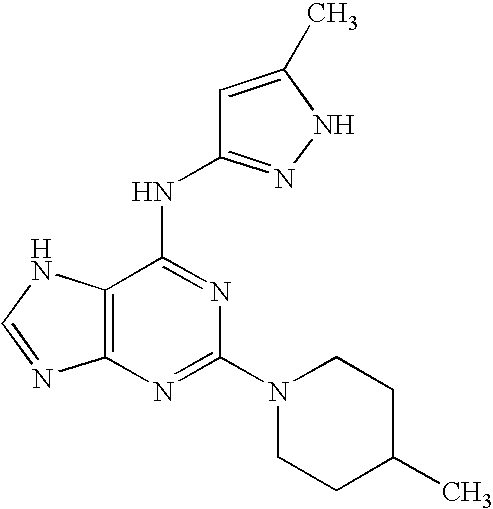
N1=C(N2CCC(C)CC2)N=C(NC2=NNC(C)=C2)C2=C1N=CN2
